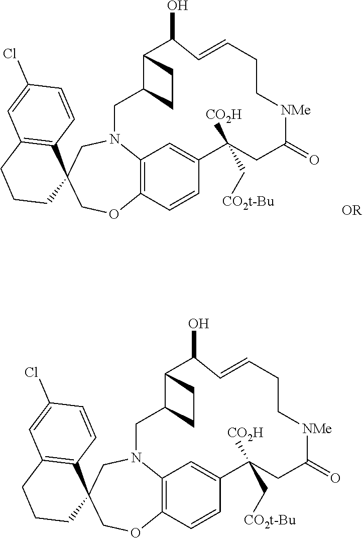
C1OC2=C3N(CC14C1=C(C=C(Cl)C=C1)CCC4)CC1C(CC1)C(O)C=CCC[NMe]C(=O)CC(C[CO2t-Bu])([CO2H])C(=C3)C=C2.C1OC2=C3N(CC14C1=C(C=C(Cl)C=C1)CCC4)CC1C(CC1)C(O)C=CCC[NMe]C(=O)CC(C[CO2t-Bu])([CO2H])C(=C3)C=C2
